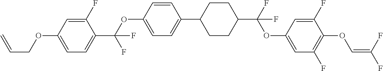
C1(F)=CC(OCC=C)=CC=C1C(OC1=CC=C(C2CCC(C(F)(OC3=CC(F)=C(OC=C(F)F)C(F)=C3)F)CC2)C=C1)(F)F
